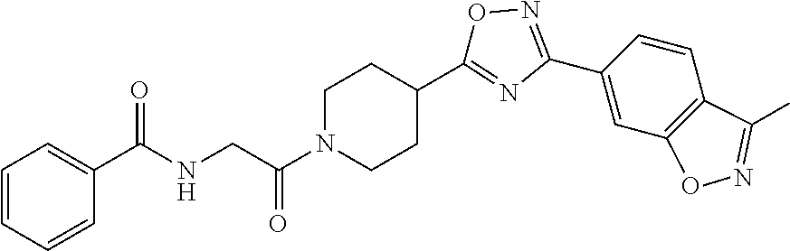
C1=CC(C2=NOC(C3CCN(C(CNC(C4=CC=CC=C4)=O)=O)CC3)=N2)=CC2=C1C(C)=NO2
